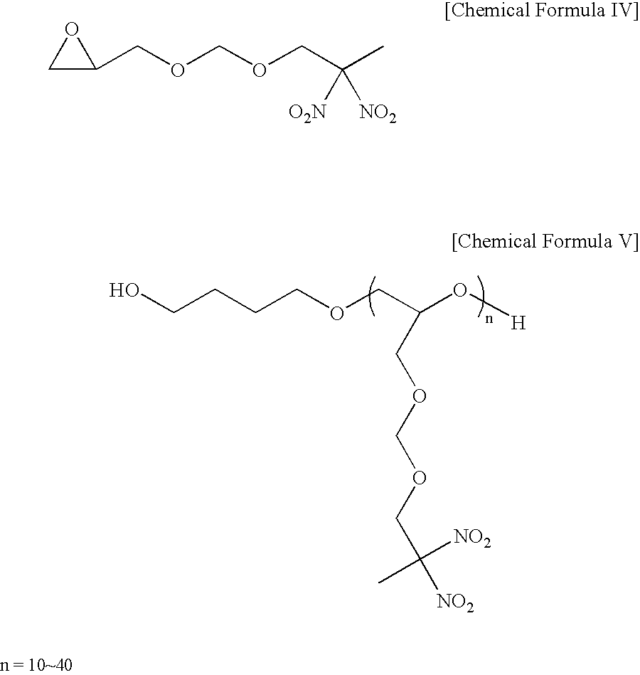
OCCCCOCC(O[H])COCOCC([NO2])(C)[NO2].C1C(COCOCC([NO2])(C)[O2N])O1
